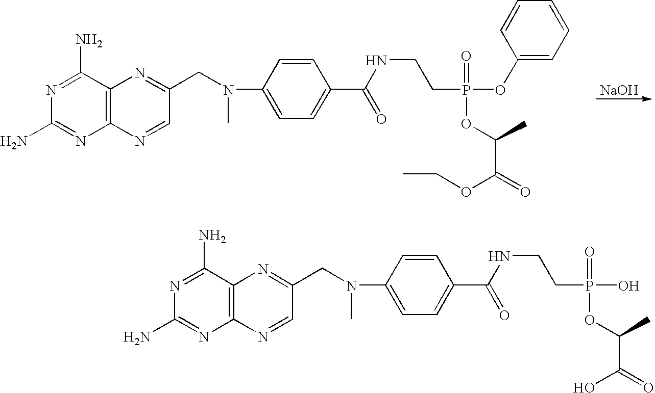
[NaOH].C12=C(C(N)=NC(N)=N1)N=C(CN(C1=CC=C(C(=O)NCCP(OC3=CC=CC=C3)(=O)OC(C)C(=O)OCC)C=C1)C)C=N2.C12=C(C(N)=NC(N)=N1)N=C(CN(C1=CC=C(C(=O)NCCP(O)(=O)OC(C)C(=O)O)C=C1)C)C=N2
